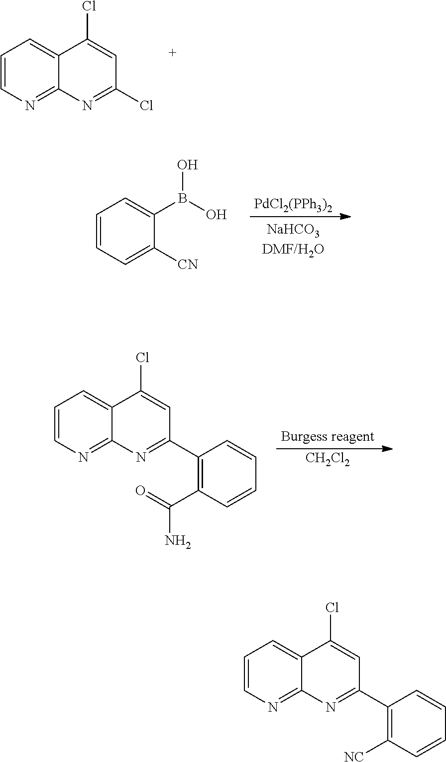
C1=CC=C([CN])C(B(O)O)=C1.[PdCl2(PPh3)2].C1=CN=C2C(=C1)C(Cl)=CC(Cl)=N2.C1=CN=C2C(=C1)C(Cl)=CC(C1=C(C(=O)N)C=CC=C1)=N2.[CH2Cl2].C1=CN=C2C(=C1)C(Cl)=CC(C1=C([NC])C=CC=C1)=N2
